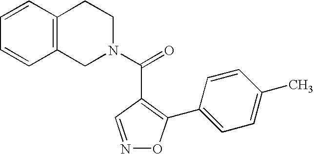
C12=C(C=CC=C1)CCN(C(=O)C1=C(C3=CC=C(C)C=C3)ON=C1)C2
